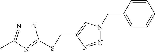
C1=CC(CN2N=NC(CSC3=NC(C)=NN3)=C2)=CC=C1
